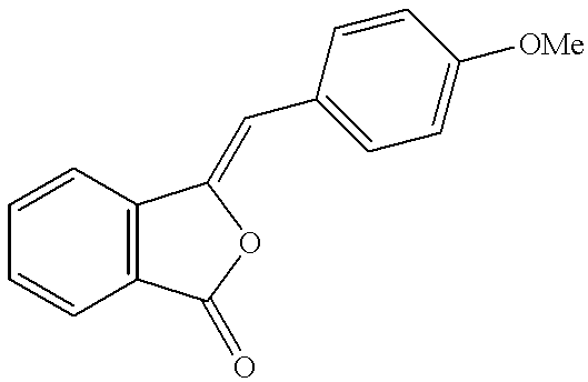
C1=CC2=C(C=C1)C(=O)OC2=CC1=CC=C([OMe])C=C1
